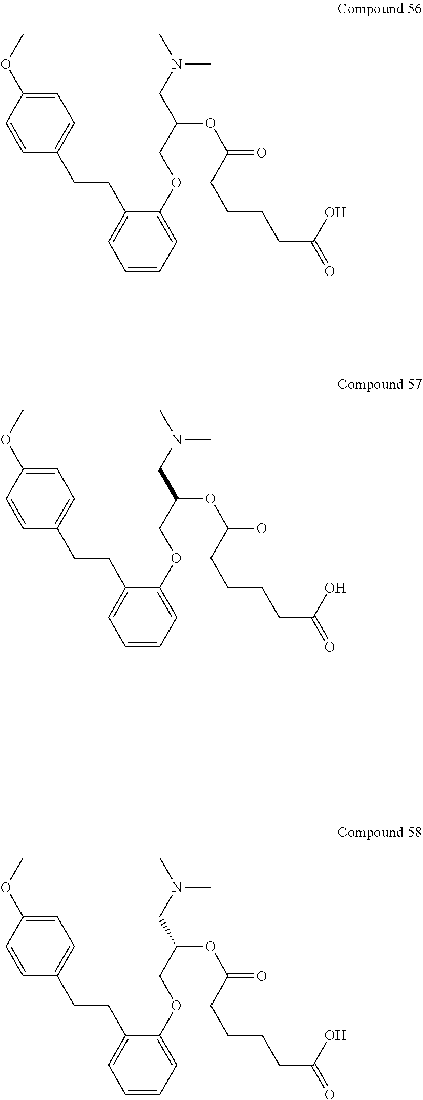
C1=CC(OC)=CC=C1CCC1=CC=CC=C1OCC(OC(=O)CCCCC(=O)O)CN(C)C.C1=CC(OC)=CC=C1CCC1=CC=CC=C1OCC(OC(O)CCCCC(=O)O)CN(C)C.C1=CC(OC)=CC=C1CCC1=CC=CC=C1OCC(OC(=O)CCCCC(=O)O)CN(C)C
